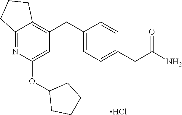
C(C(N)=O)C1=CC=C(CC2=C3C(=NC(OC4CCCC4)=C2)CCC3)C=C1.Cl
